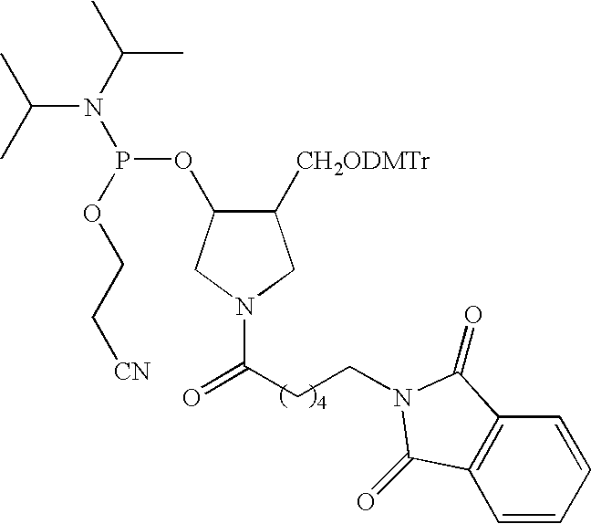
C(CC(=O)N1CC([CH2ODMTr])C(OP(N(C(C)C)C(C)C)OCC[CN])C1)N1C(=O)C2=C(C=CC=C2)C1=O
